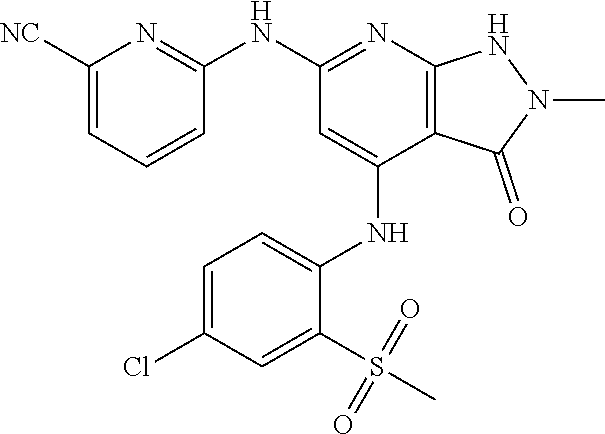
C1(NC2=NC3=C(C(NC4=CC=C(Cl)C=C4S(C)(=O)=O)=C2)C(=O)N(C)N3)=NC([NC])=CC=C1
